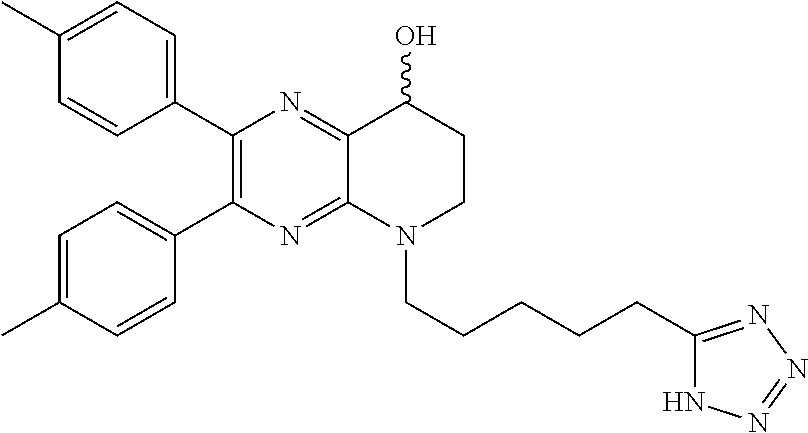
C1(C2=C(C3=CC=C(C)C=C3)N=C3C(=N2)C(O)CCN3CCCCCC2=NN=NN2)=CC=C(C)C=C1
